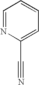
C1=NC(C#N)=CC=C1
